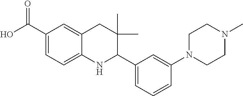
C1(C(=O)O)=CC=C2C(=C1)CC(C)(C)C(C1=CC=CC(N3CCN(C)CC3)=C1)N2
